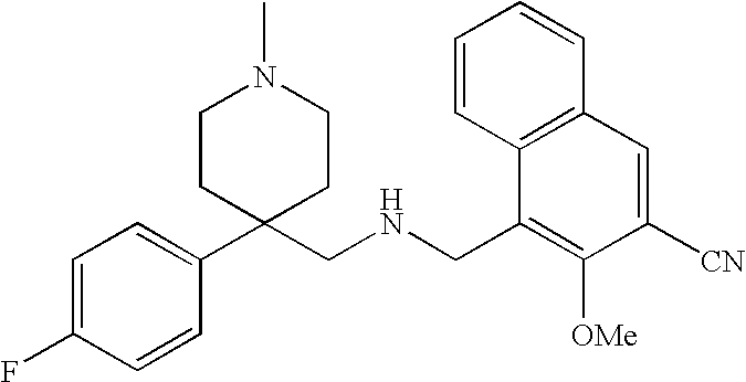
C1(C2(CNCC3=C([OMe])C([CN])=CC4=C3C=CC=C4)CCN(C)CC2)=CC=C(F)C=C1
